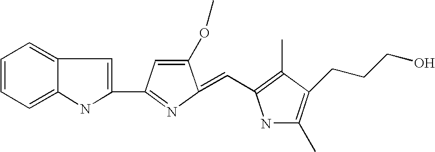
C1=CC=C2C(=C1)C=C(C1=NC(=CC3=C(C)C(CCCO)=C(C)N3)C(OC)=C1)N2
